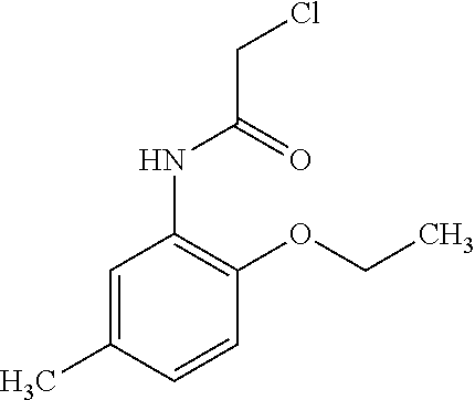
C1=C(C)C=CC(OCC)=C1NC(CCl)=O
